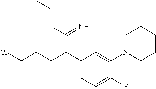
C1(C(CCCCl)C(=N)OCC)=CC=C(F)C(N2CCCCC2)=C1
